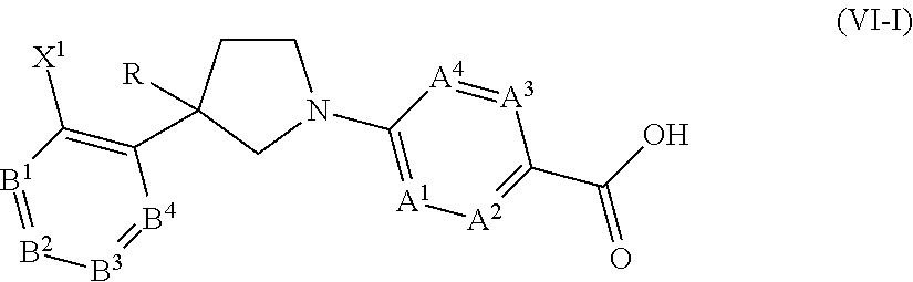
[B1]1=[B2][B3]=[B4]C(C2([R])CCN(C3=[A1][A2]=C(C(O)=O)[A3]=[A4]3)C2)=C1[X1]
